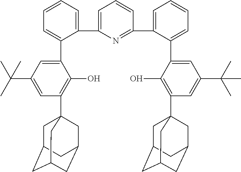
C1=CC=C(C2=CC=CC(C3=CC=CC=C3C3=CC(C(C)(C)C)=CC(C45CC6CC(CC(C4)C6)C5)=C3O)=N2)C(C2=CC(C(C)(C)C)=CC(C34CC5CC(CC(C3)C5)C4)=C2O)=C1
